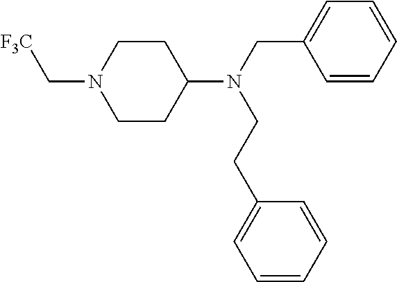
C1=CC=CC(CN(C2CCN(C[F3C])CC2)CCC2=CC=CC=C2)=C1
